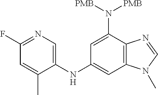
C12=C(C=C(NC3=CN=C(F)C=C3C)C=C1N([PMB])[PMB])N(C)C=N2
